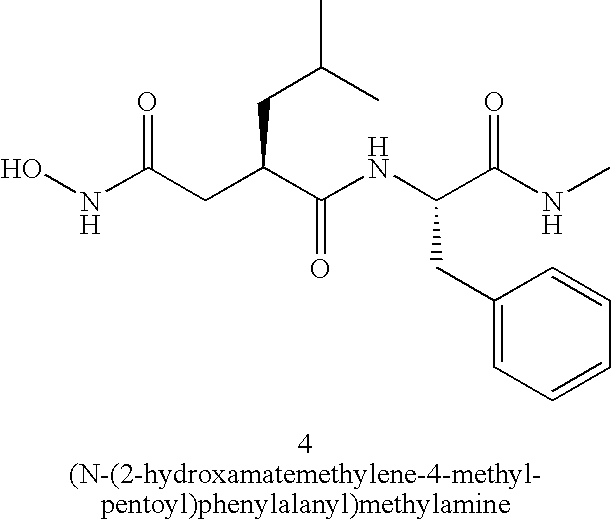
N(C(CC(C(NC(C(NC)=O)CC1=CC=CC=C1)=O)CC(C)C)=O)O
